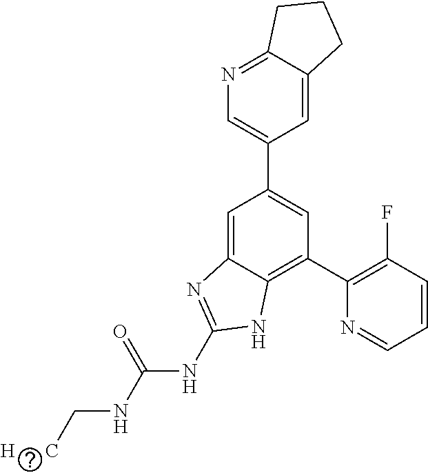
C1=C2C(=C(C3=C(F)C=CC=N3)C=C1C1=CN=C3C(=C1)CCC3)NC(NC(NC[H      C])=O)=N2
